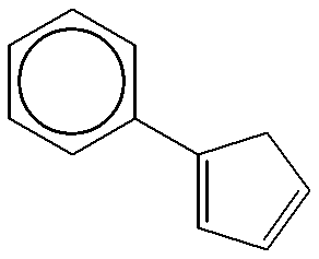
c1ccc(C2=CC=CC2)cc1
